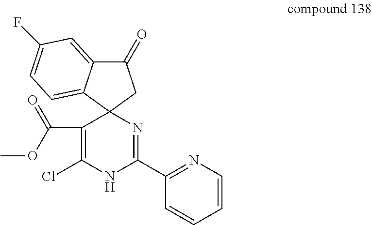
C1(C2=NC3(C(C(OC)=O)=C(Cl)N2)CC(=O)C2=CC(F)=CC=C32)=NC=CC=C1
